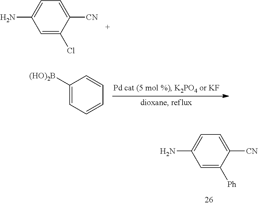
C1([(HO)2B])=CC=CC=C1.C1=C(N)C=C([Ph])C([CN])=C1.C1=C(N)C=C(Cl)C([CN])=C1
